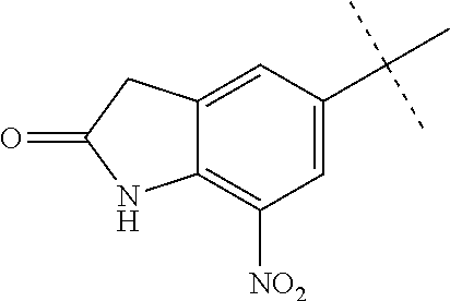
C12=C([NO2])C=C(C(C)(C)C)C=C1CC(=O)N2
